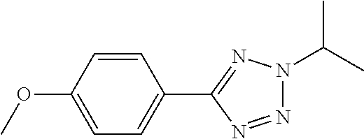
C1(C2=NN(C(C)C)N=N2)=CC=C(OC)C=C1
